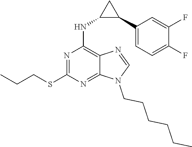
N1(CCCCCC)C=NC2=C(NC3C(C4=CC=C(F)C(F)=C4)C3)N=C(SCCC)N=C12
